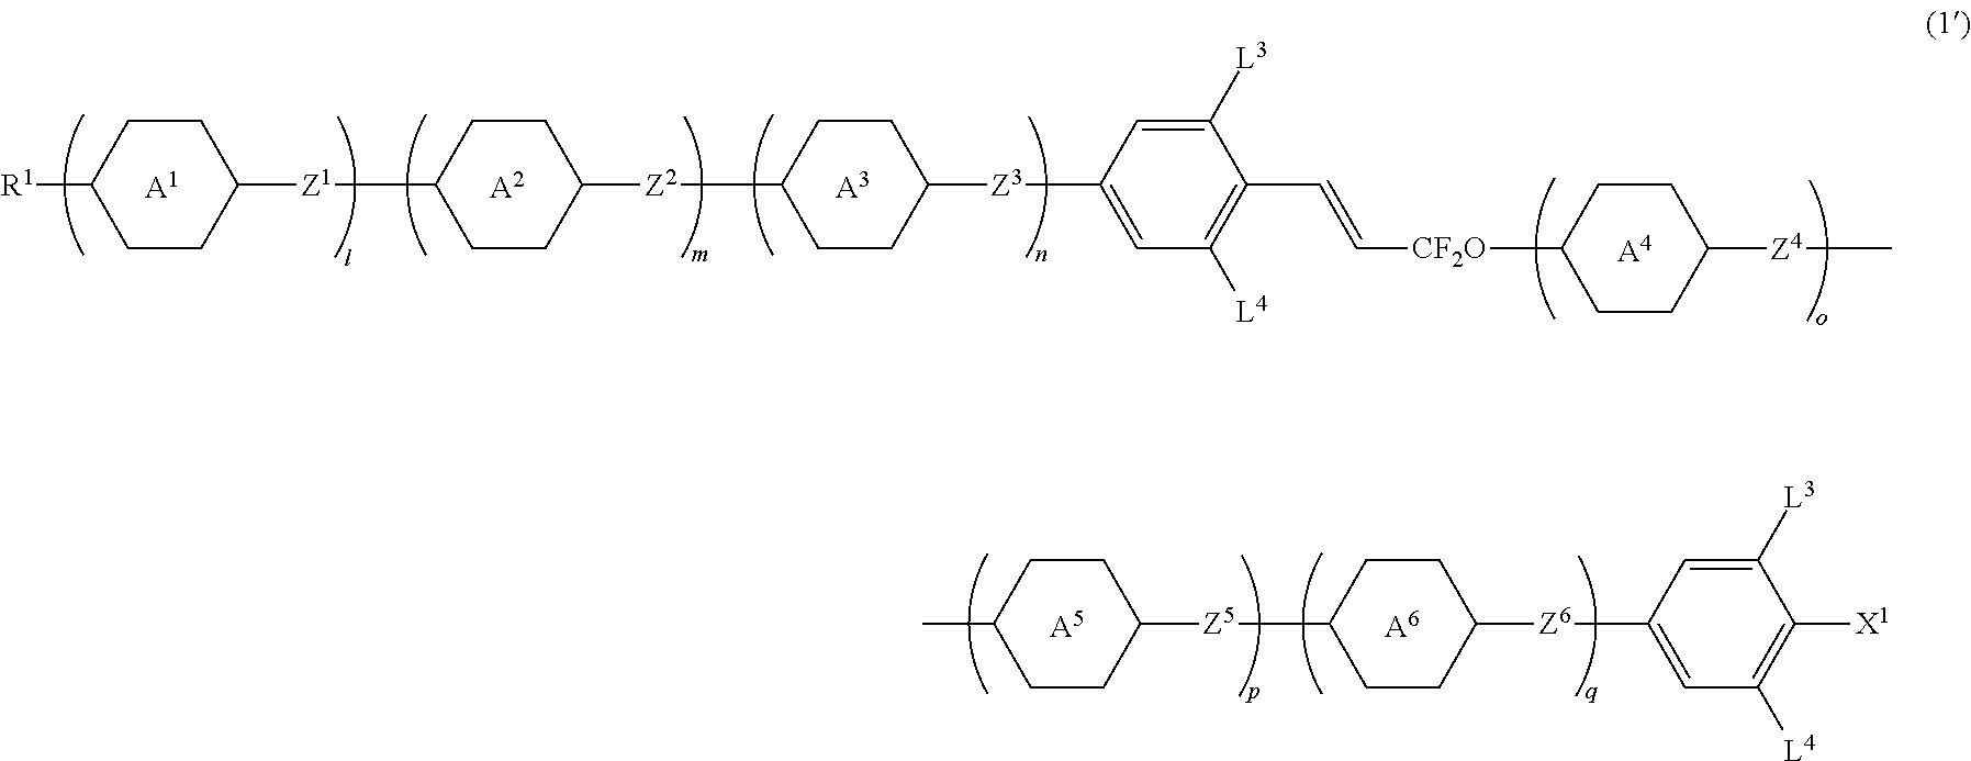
[A5].[A6].CC1CCC([Z5]C2CCC([Z6]C3=CC([L4])=C([X1])C([L3])=C3)CC2)CC1.[A1].[A2].[A3].C1CC([Z1]C2CCC([Z2]C3CCC([Z3]C4=CC([L4])=C(C=C[CF2O]C5CCC([Z4]C)CC5)C([L3])=C4)CC3)CC2)CCC1[R1].[A4]
